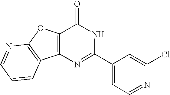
C12=C(N=C(C3=CC=NC(Cl)=C3)NC1=O)C1=C(O2)N=CC=C1
